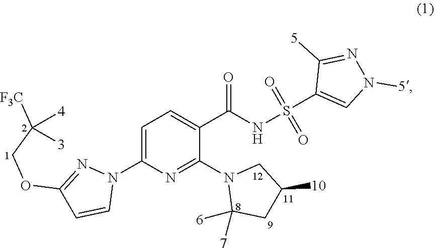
C1=C(N2N=C(OCC([F3C])([4])[3])C=C2)N=C(N2C([7])([6])CC([10])C2)C(C(NS(C2=CN([5])N=C2[5])(=O)=O)=O)=C1
